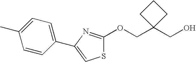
OCC1(COC2=NC(C3=CC=C(C)C=C3)=CS2)CCC1
